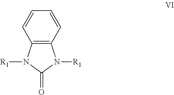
C12=C(C=CC=C1)N([R1])C(=O)N2[R1]
